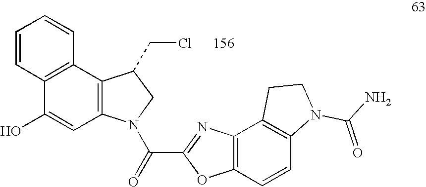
C(C1=NC2=C(O1)C=CC1=C2CCN1C(=O)N)(=O)N1C2=C(C3=C(C=CC=C3)C(O)=C2)C(CCl)C1
